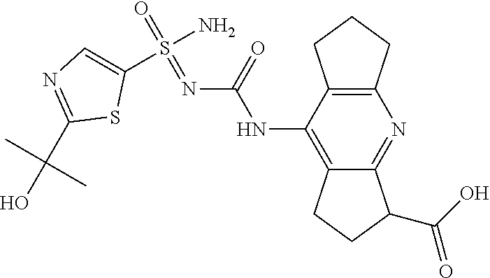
C1(C(O)(C)C)=NC=C(S(N)(=O)=NC(NC2=C3C(=NC4=C2CCC4)C(C(O)=O)CC3)=O)S1
